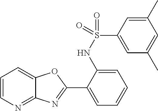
C1=CN=C2C(=C1)OC(C1=CC=CC=C1NS(=O)(C1=CC(C)=CC(C)=C1)=O)=N2
